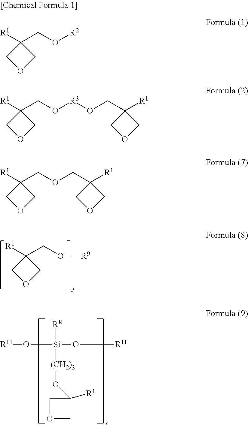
[R1]C1(CO[R9])COC1.[R1]C1(CO[R2])COC1.[R11]O[Si](O[R11])([R8])[(CH2)3]OC1([R1])COC1.[R1]C1(CO[R3]OCC2([R1])COC2)COC1.[R1]C1(COCC2([R1])COC2)COC1
